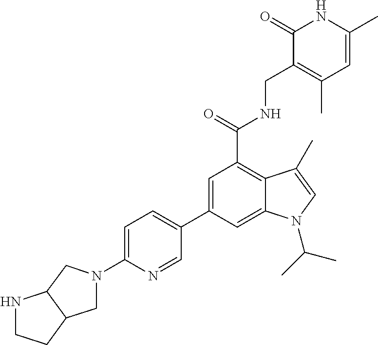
C1=C(C2=CC=C(N3CC4C(C3)NCC4)N=C2)C=C2C(=C1C(NCC1=C(C)C=C(C)NC1=O)=O)C(C)=CN2C(C)C
